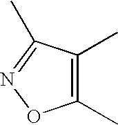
C1(C)=C(C)C(C)=NO1
